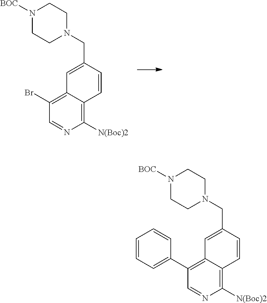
C1([N(Boc)2])=C2C(=C(Br)C=N1)C=C(CN1CCN([BOC])CC1)C=C2.C1([N(Boc)2])=C2C(=C(C3=CC=CC=C3)C=N1)C=C(CN1CCN([BOC])CC1)C=C2
